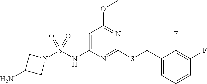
N1=C(SCC2=CC=CC(F)=C2F)N=C(OC)C=C1NS(=O)(=O)N1CC(N)C1
